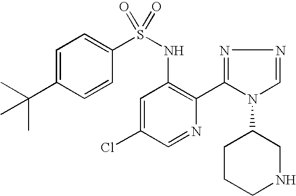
C1=C(C(C)(C)C)C=CC(S(NC2=C(C3=NN=CN3C3CCCNC3)N=CC(Cl)=C2)(=O)=O)=C1
